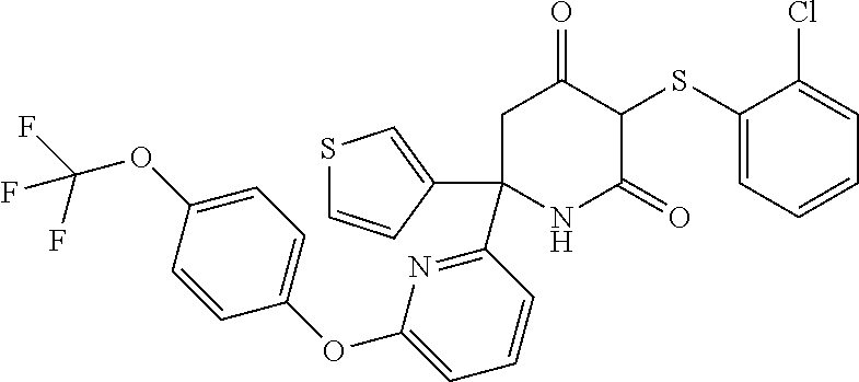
C1(SC2C(=O)CC(C3=NC(OC4=CC=C(OC(F)(F)F)C=C4)=CC=C3)(C3=CSC=C3)NC2=O)=CC=CC=C1Cl
